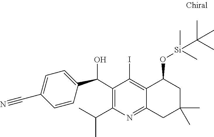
C1(C(C2=CC=C(C#N)C=C2)O)=C(C(C)C)N=C2C(=C1I)C(O[Si](C(C)(C)C)(C)C)CC(C)(C)C2
